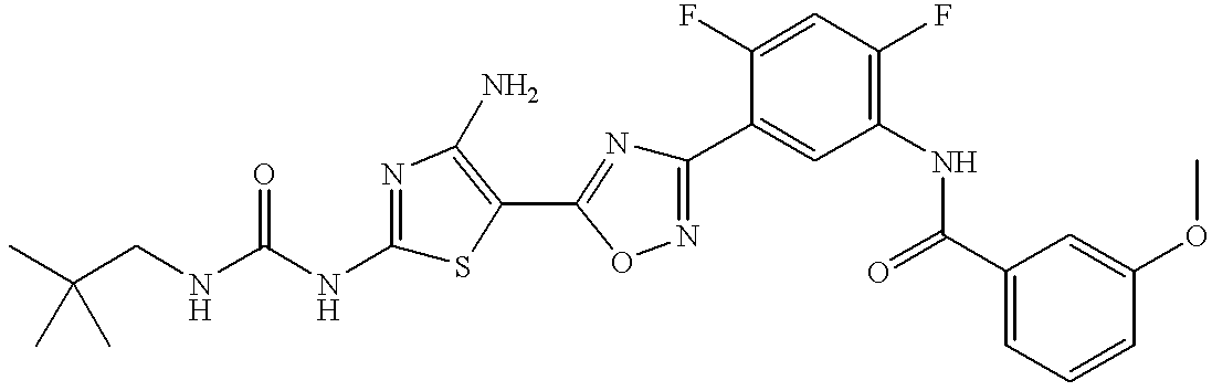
C(CNC(NC1=NC(N)=C(C2=NC(C3=CC(NC(C4=CC=CC(OC)=C4)=O)=C(F)C=C3F)=NO2)S1)=O)(C)(C)C
